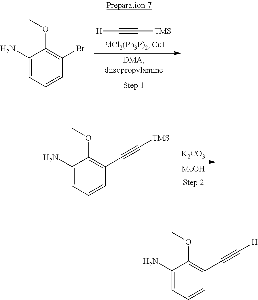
[H]C#C[TMS].C1(N)=CC=CC(Br)=C1OC.[MeOH].[K2CO3].C1(N)=CC=CC(C#C[TMS])=C1OC.C1(N)=CC=CC(C#C[H])=C1OC
